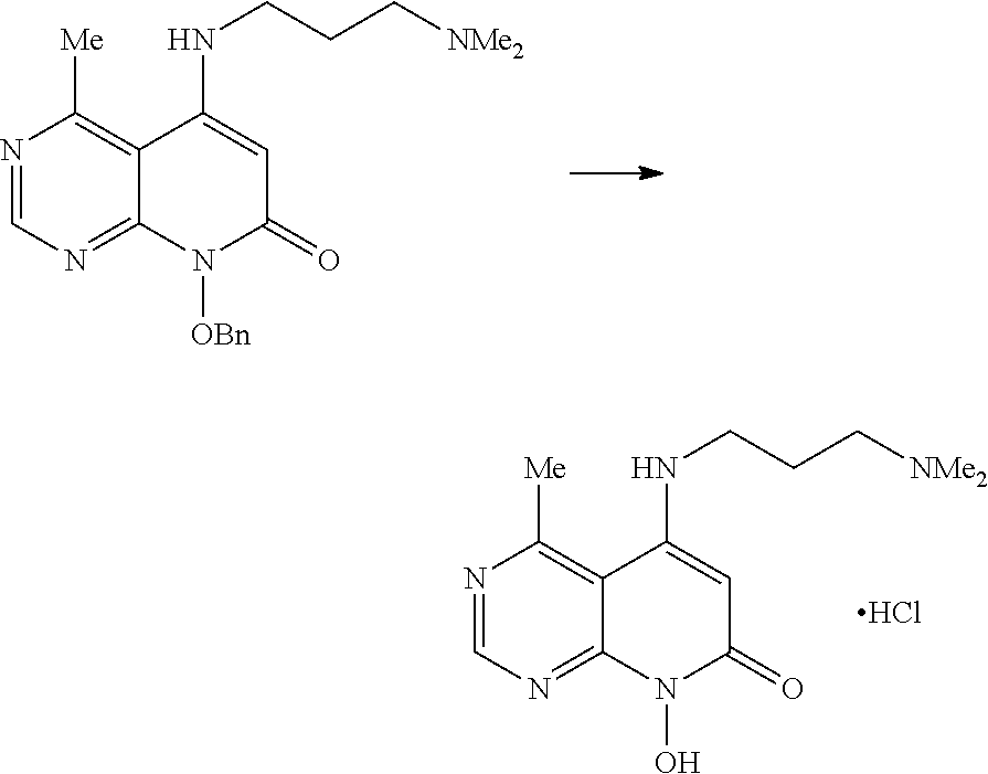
N1=CN=C2C(=C1[Me])C(NCCC[NMe2])=CC(=O)N2[OBn].N1=CN=C2C(=C1[Me])C(NCCC[NMe2])=CC(=O)N2O.Cl
